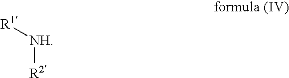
[R1][NH][R2]
